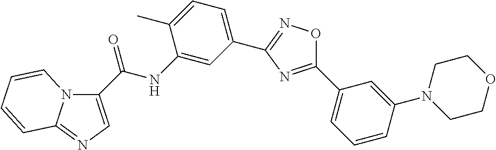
C(NC1=CC(C2=NOC(C3=CC=CC(N4CCOCC4)=C3)=N2)=CC=C1C)(=O)C1=CN=C2N1C=CC=C2
